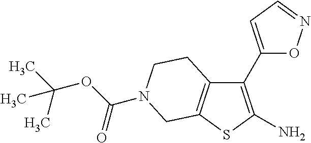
C1(C2=CC=NO2)=C(N)SC2=C1CCN(C(=O)OC(C)(C)C)C2
